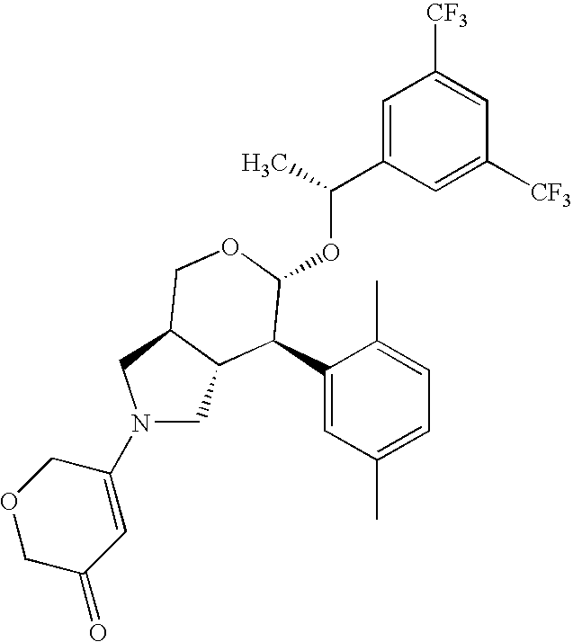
C1(C2C(OC(C3=CC([CF3])=CC([CF3])=C3)C)OCC3C2CN(C2=CC(=O)COC2)C3)=CC(C)=CC=C1C
